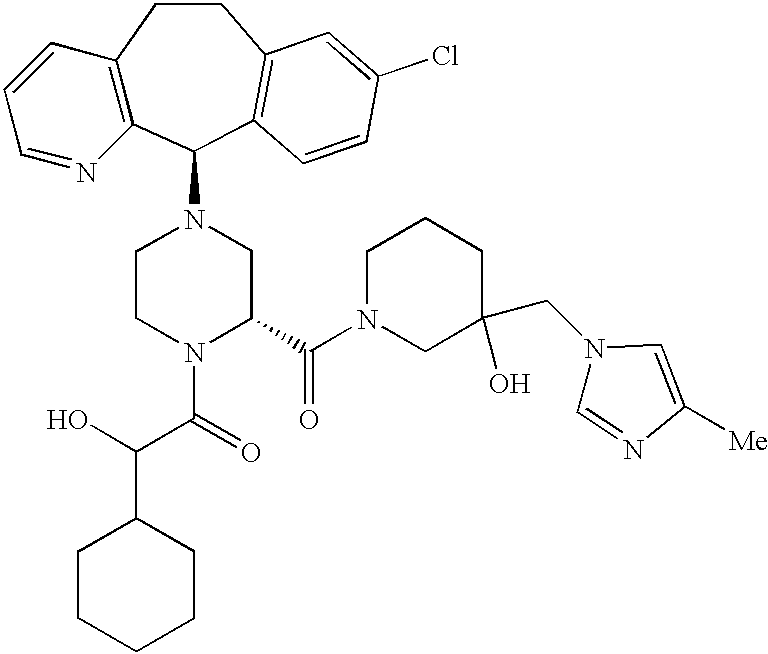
C12=C(C(N3CCN(C(=O)C(O)C4CCCCC4)C(C(N4CC(CN5C=NC([Me])=C5)(O)CCC4)=O)C3)C3=C(CC1)C=C(Cl)C=C3)N=CC=C2
